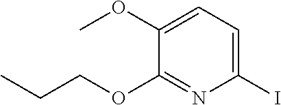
C1(OC)=CC=C(I)N=C1OCCC
